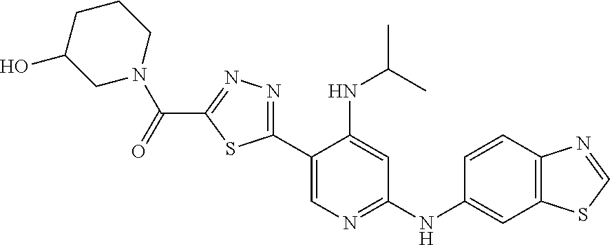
C1N(C(=O)C2=NN=C(C3=CN=C(NC4=CC5=C(C=C4)N=CS5)C=C3NC(C)C)S2)CCCC1O
